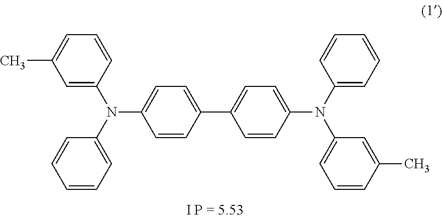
C1=CC(C2=CC=C(N(C3=CC=CC=C3)C3=CC=CC(C)=C3)C=C2)=CC=C1N(C1=CC=CC=C1)C1=CC(C)=CC=C1
